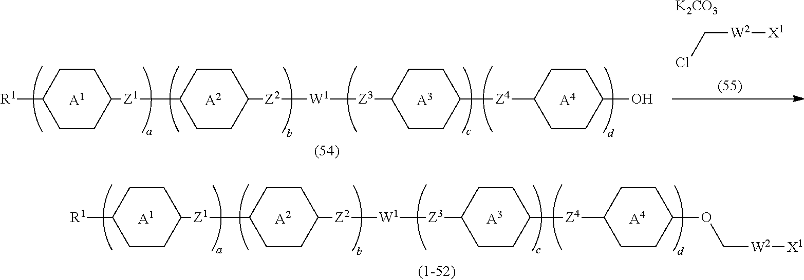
[A1].[A2].[A3].C1([Z1]C2CCC([Z2][W1][Z3]C3CCC([Z4]C4CCC(OC[W2][X1])CC4)CC3)CC2)CCC([R1])CC1.[A4].[A1].[A2].[A3].C1([Z1]C2CCC([Z2][W1][Z3]C3CCC([Z4]C4CCC(O)CC4)CC3)CC2)CCC([R1])CC1.[A4].C([W2][X1])Cl.[K2CO3]
